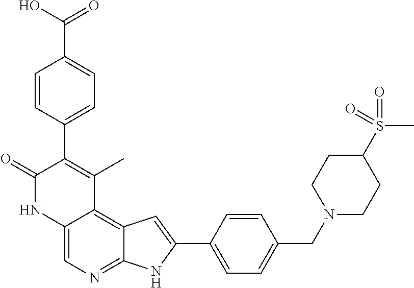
C12=CN=C3C(=C1C(C)=C(C1=CC=C(C(=O)O)C=C1)C(=O)N2)C=C(C1=CC=C(CN2CCC(S(=O)(C)=O)CC2)C=C1)N3
